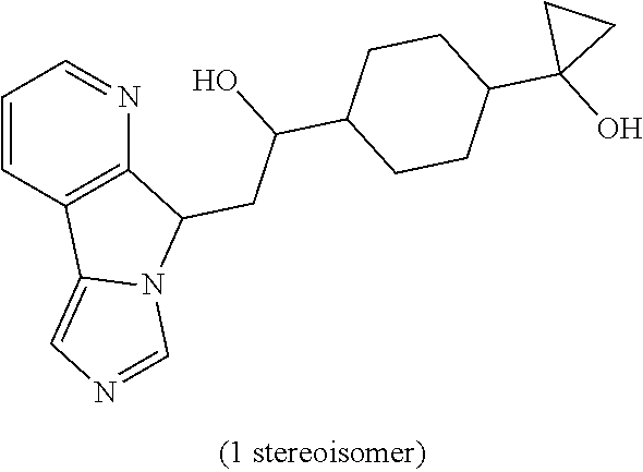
C1=CC2=C(N=C1)C(CC(C1CCC(C3(O)CC3)CC1)O)N1C2=CN=C1
